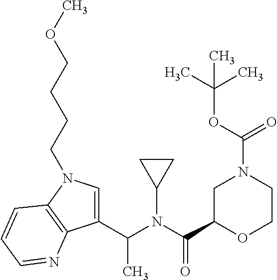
C1(C(N(C(C2OCCN(C(OC(C)(C)C)=O)C2)=O)C2CC2)C)=CN(CCCCOC)C2=C1N=CC=C2
